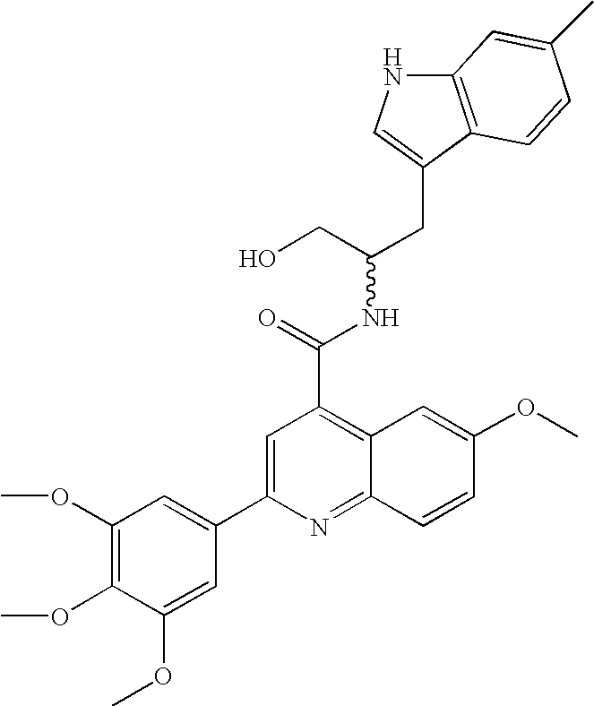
C12=C(C(CC(CO)NC(=O)C3=C4C(=NC(C5=CC(OC)=C(OC)C(OC)=C5)=C3)C=CC(OC)=C4)=CN1)C=CC(C)=C2
